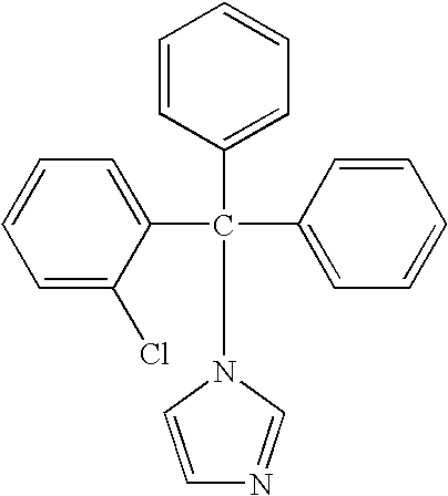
C1=CC(C(C2=CC=CC=C2)(C2=CC=CC=C2Cl)N2C=NC=C2)=CC=C1
